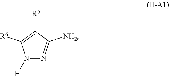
N1([H])N=C([NH2])C([R5])=C1[R6]
